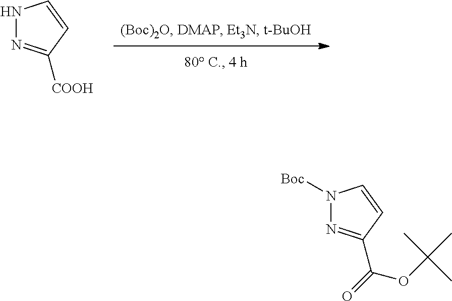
[COOH]C1=NNC=C1.C(C1=NN([Boc])C=C1)(OC(C)(C)C)=O
